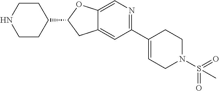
C1CNCCC1C1CC2=CC(C3=CCN(S(=O)(=O)C)CC3)=NC=C2O1
